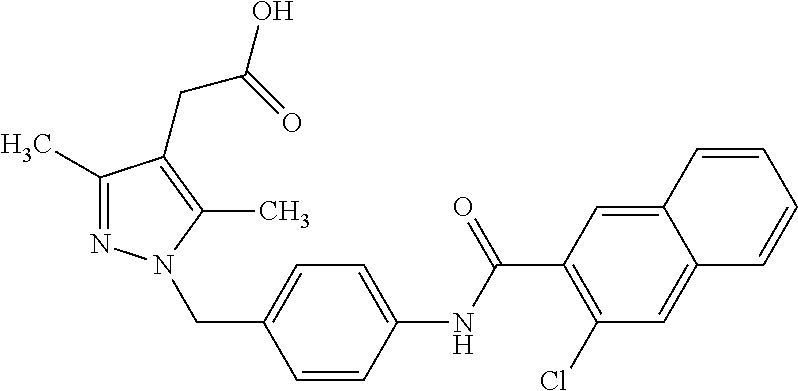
C1(C)=NN(CC2=CC=C(NC(C3=C(Cl)C=C4C(=C3)C=CC=C4)=O)C=C2)C(C)=C1CC(=O)O
